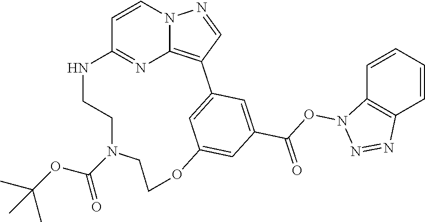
C1=CN2C3=C(C=N2)C2=CC(=CC(C(ON4N=NC5=C4C=CC=C5)=O)=C2)OCCN(C(OC(C)(C)C)=O)CCNC1=N3
